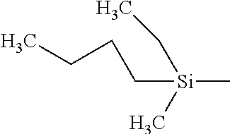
[Si](C)(C)(CCCC)CC
